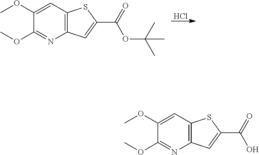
Cl.C1(OC)=CC2=C(N=C1OC)C=C(C(OC(C)(C)C)=O)S2.C1(OC)=CC2=C(N=C1OC)C=C(C(O)=O)S2
